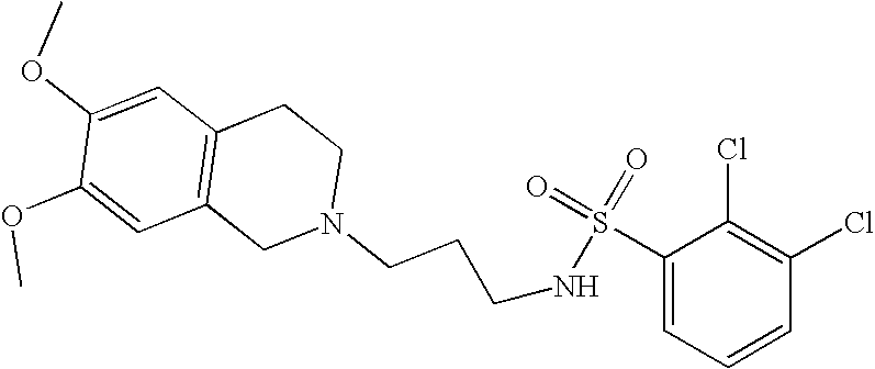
C1(S(=O)(=O)NCCCN2CC3=C(C=C(OC)C(OC)=C3)CC2)=CC=CC(Cl)=C1Cl
